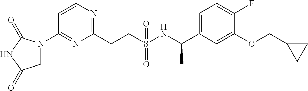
C1=CN=C(CCS(NC(C2=CC=C(F)C(OCC3CC3)=C2)C)(=O)=O)N=C1N1CC(=O)NC1=O
